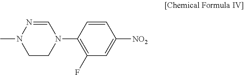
N1(C)CCN(C2=C(F)C=C([NO2])C=C2)C=N1
